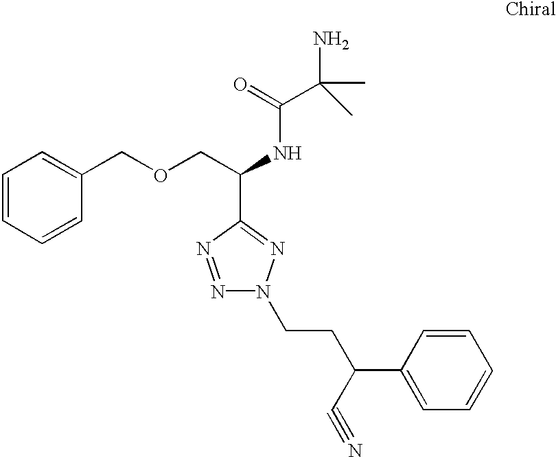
C1=CC=CC(COCC(NC(=O)C(C)(N)C)C2=NN(CCC(C3=CC=CC=C3)C#N)N=N2)=C1
